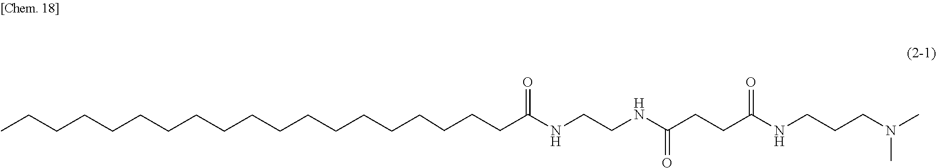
CCCCCCCCCCCCCCCCCCCC(NCCNC(CCC(NCCCN(C)C)=O)=O)=O
